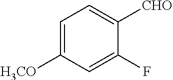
C1=C([H3CO])C=C(F)C([CHO])=C1
